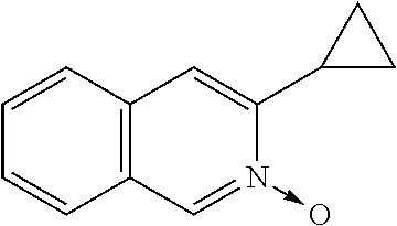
C12=C(C=CC=C1)C=C(C1CC1)N(->O)=C2
